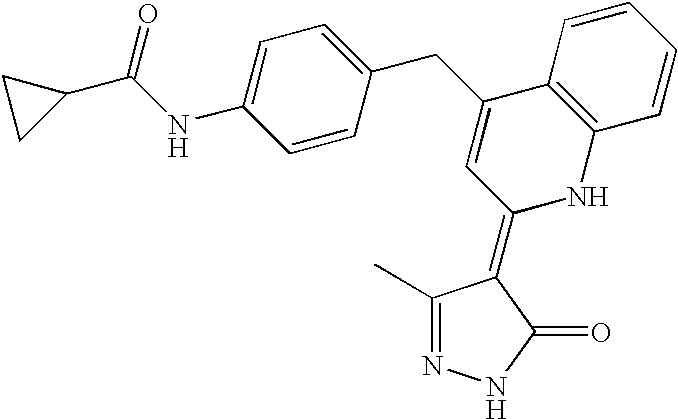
N1=C(C)C(=C2NC3=C(C(CC4=CC=C(NC(=O)C5CC5)C=C4)=C2)C=CC=C3)C(=O)N1
